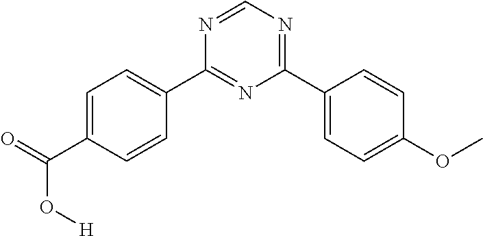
C1=C(C(=O)O[H])C=CC(C2=NC(C3=CC=C(OC)C=C3)=NC=N2)=C1
